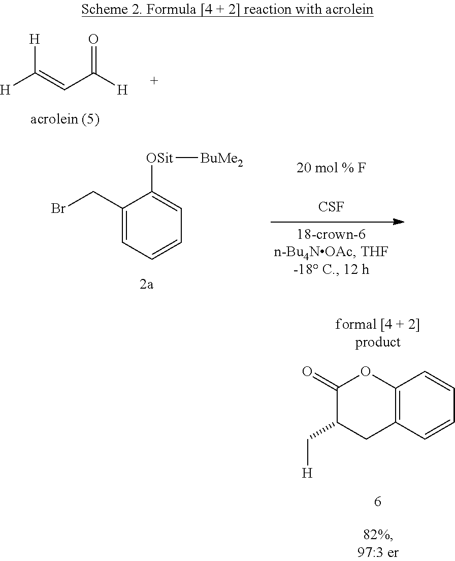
C1(CBr)=CC=CC=C1[OSit][BuMe2].[CSF].[H]C(=CC([H])=O)[H].C12=C(C=CC=C1)CC(C[H])C(=O)O2
